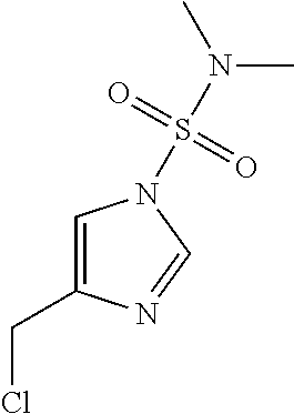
C1=C(CCl)N=CN1S(=O)(=O)N(C)C
